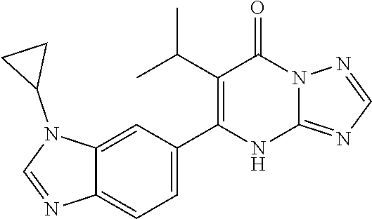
C1(C(C)C)=C(C2=CC=C3C(=C2)N(C2CC2)C=N3)NC2=NC=NN2C1=O
